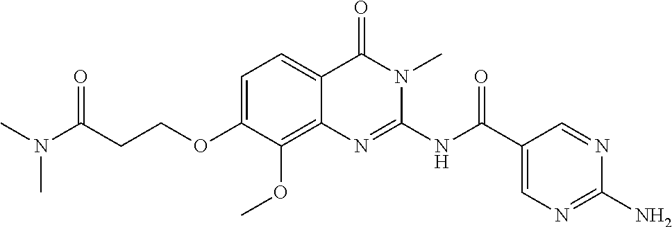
C1=C(OCCC(=O)N(C)C)C(OC)=C2C(=C1)C(=O)N(C)C(NC(C1=CN=C(N)N=C1)=O)=N2
